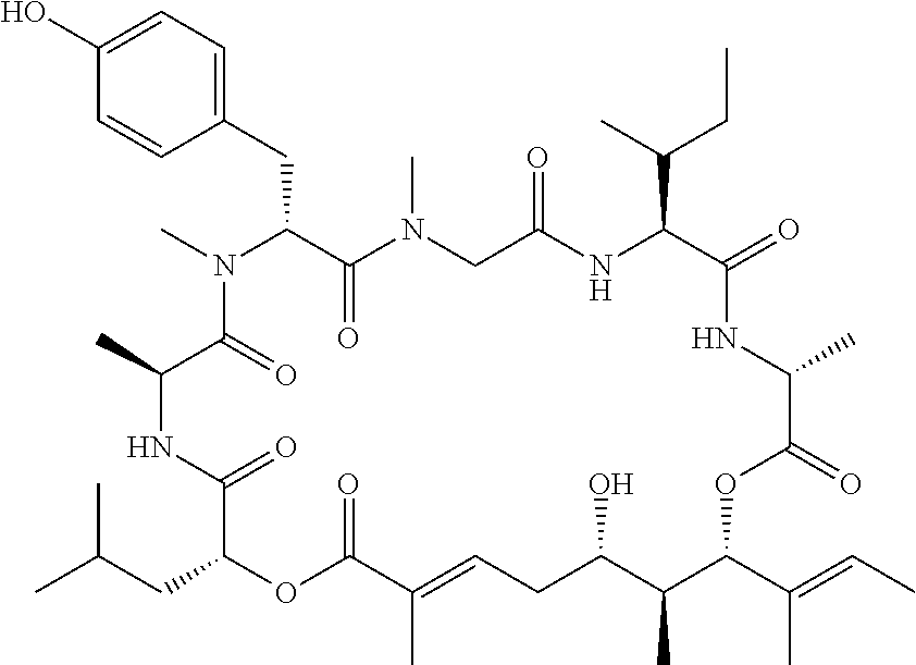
C1(O)=CC=C(CC2C(=O)N(C)CC(=O)NC(C(C)CC)C(=O)NC(C)C(=O)OC(C(C)=CC)C(C)C(O)CC=C(C)C(=O)OC(CC(C)C)C(=O)NC(C)C(=O)N2C)C=C1
